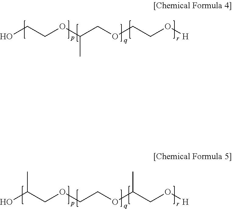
OCCOC(COCCO[H])C.OC(COCCOC(CO[H])C)C
